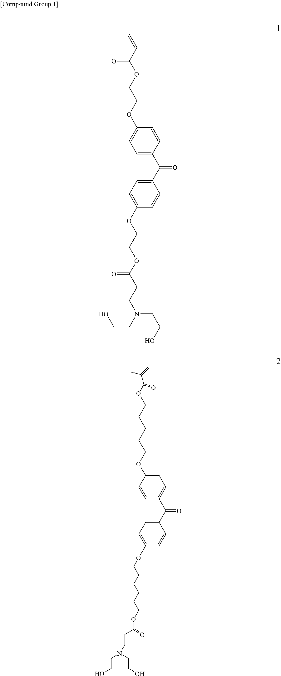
C1=C(C(C2=CC=C(OCCOC(CCN(CCO)CCO)=O)C=C2)=O)C=CC(OCCOC(C=C)=O)=C1.C1=CC(OCCCCCOC(=O)C(=C)C)=CC=C1C(C1=CC=C(OCCCCCCOC(CCN(CCO)CCO)=O)C=C1)=O
